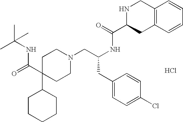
C1C(C(=O)NC(C)(C)C)(C2CCCCC2)CCN(CC(NC(=O)C2NCC3=C(C2)C=CC=C3)CC2=CC=C(Cl)C=C2)C1.Cl
